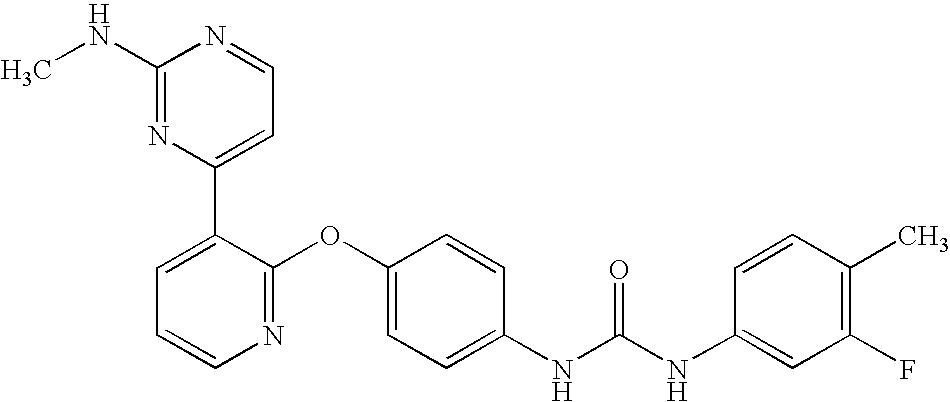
C1(NC)=NC(C2=CC=CN=C2OC2=CC=C(NC(NC3=CC(F)=C(C)C=C3)=O)C=C2)=CC=N1
